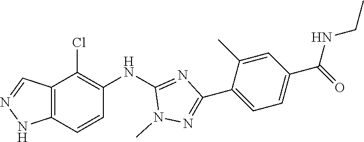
C12=C(C=CC(NC3=NC(C4=CC=C(C(NCC)=O)C=C4C)=NN3C)=C1Cl)NN=C2
